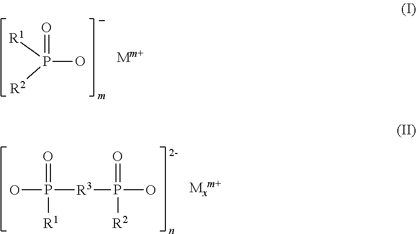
P(O)([R2])([R1])=O.OP([R3]P(O)(=O)[R2])(=O)[R1]
